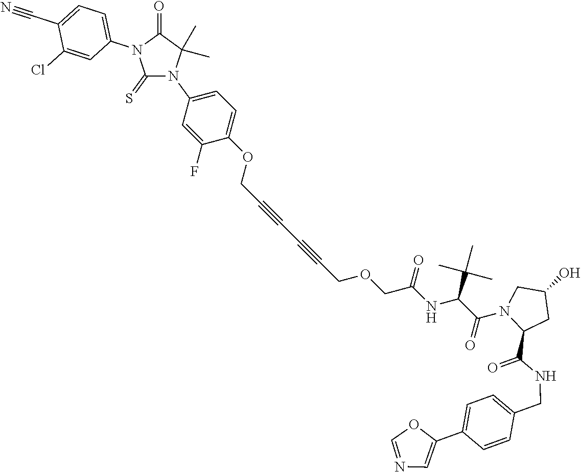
C1(=S)N(C2=CC=C(OCC#CC#CCOCC(NC(C(C)(C)C)C(=O)N3CC(O)CC3C(=O)NCC3=CC=C(C4=CN=CO4)C=C3)=O)C(F)=C2)C(C)(C)C(=O)N1C1=CC=C(C#N)C(Cl)=C1
